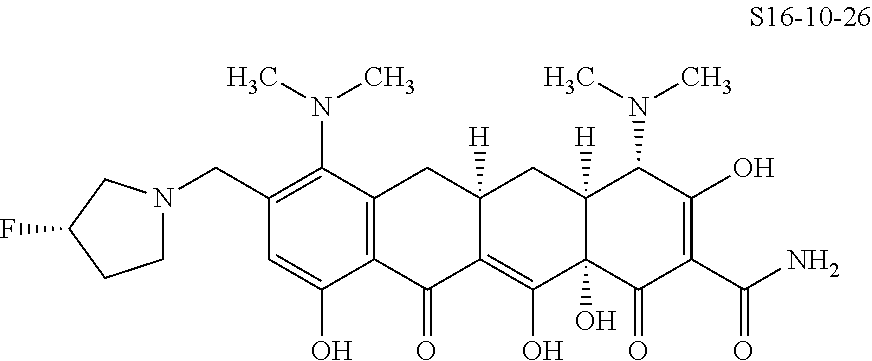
C12=C(C(=O)C3=C(O)C4(O)C([H])(CC3([H])C1)C(N(C)C)C(O)=C(C(N)=O)C4=O)C(O)=CC(CN1CCC(F)C1)=C2N(C)C
